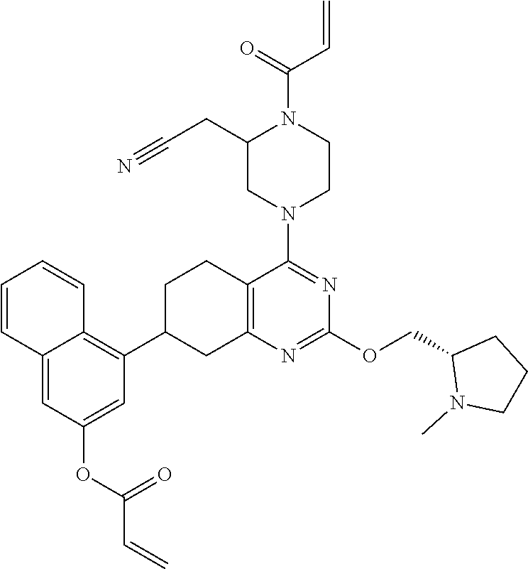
O(C1=NC2=C(CCC(C3=C4C=CC=CC4=CC(OC(C=C)=O)=C3)C2)C(N2CCN(C(C=C)=O)C(CC#N)C2)=N1)CC1CCCN1C
